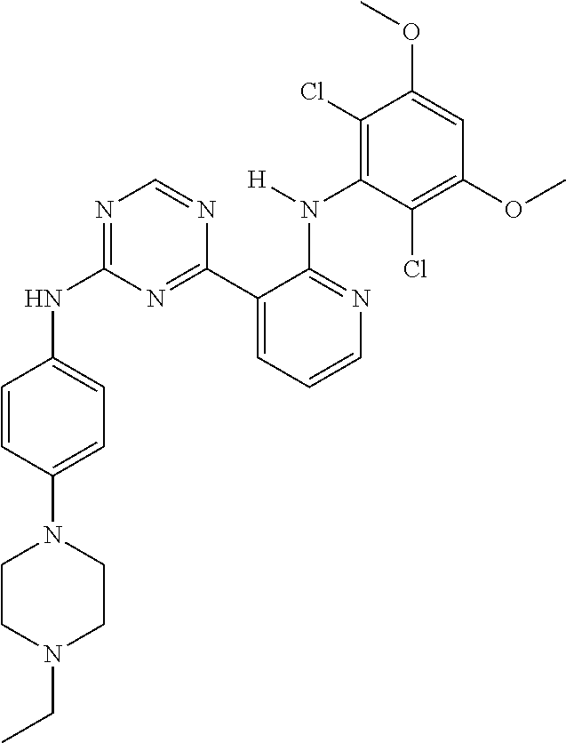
C1CN(CC)CCN1C1=CC=C(NC2=NC=NC(C3=CC=CN=C3N([H])C3=C(Cl)C(OC)=CC(OC)=C3Cl)=N2)C=C1
